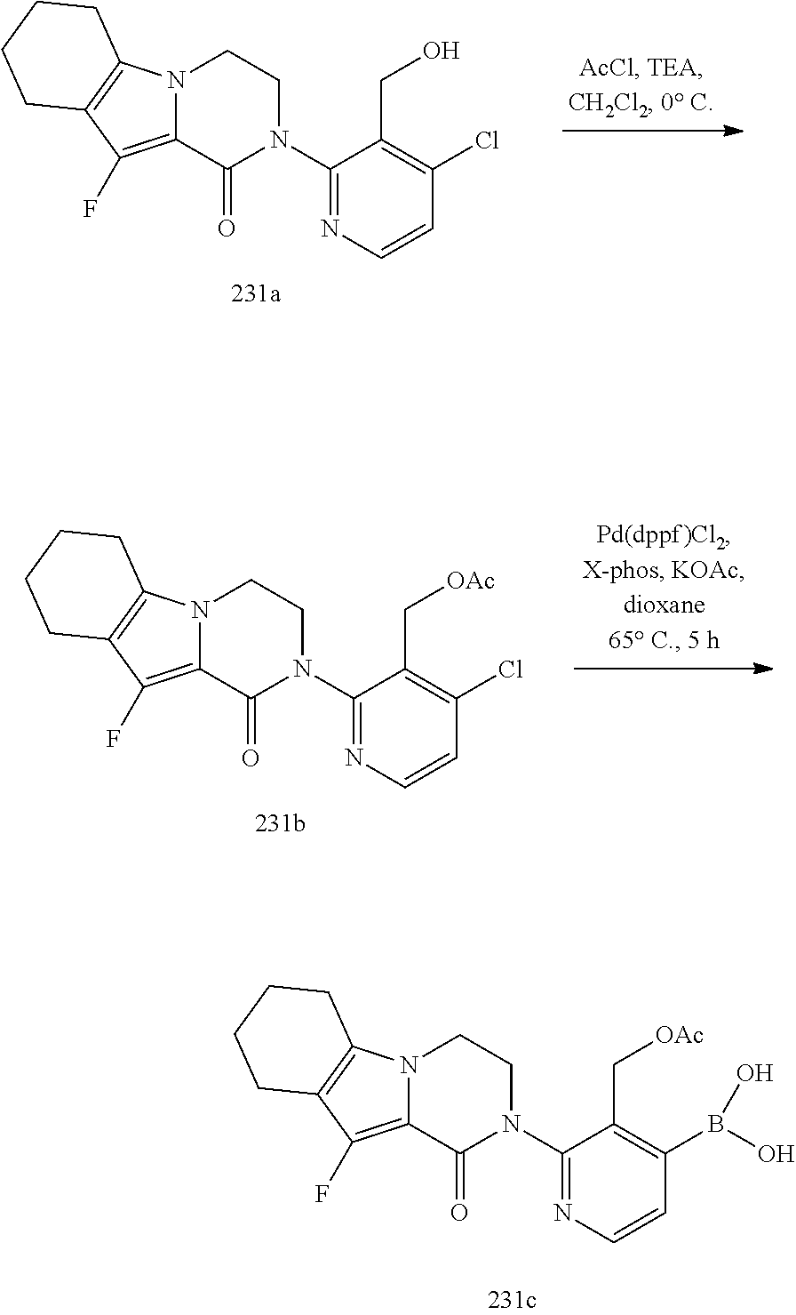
N12C(=C(F)C3=C1CCCC3)C(=O)N(C1=NC=CC(Cl)=C1CO)CC2.N12C(=C(F)C3=C1CCCC3)C(=O)N(C1=NC=CC(Cl)=C1C[OAc])CC2.N12C(=C(F)C3=C1CCCC3)C(=O)N(C1=NC=CC(B(O)O)=C1C[OAc])CC2
